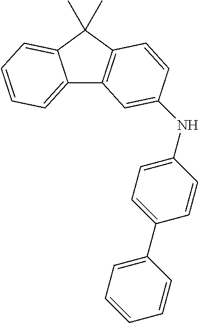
C12=CC=CC=C1C(C)(C)C1=C2C=C(NC2=CC=C(C3=CC=CC=C3)C=C2)C=C1
